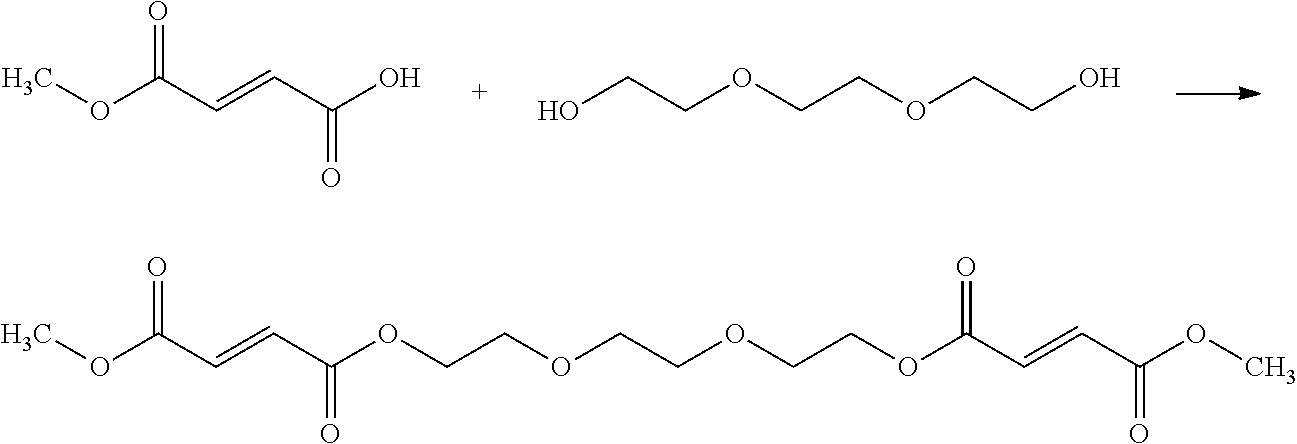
O(C(C=CC(O)=O)=O)C.OCCOCCOCCO.O(C(C=CC(OCCOCCOCCOC(C=CC(OC)=O)=O)=O)=O)C
